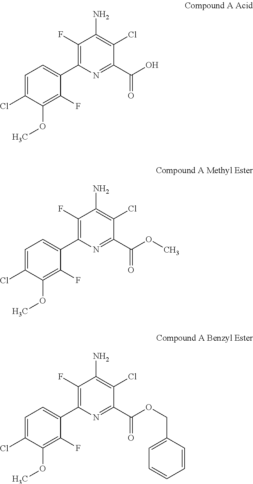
C1(F)=C(C2=CC=C(Cl)C(OC)=C2F)N=C(C(O)=O)C(Cl)=C1N.C1(F)=C(C2=CC=C(Cl)C(OC)=C2F)N=C(C(OC)=O)C(Cl)=C1N.C1(F)=C(C2=CC=C(Cl)C(OC)=C2F)N=C(C(OCC2=CC=CC=C2)=O)C(Cl)=C1N
